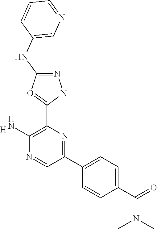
[H].C1(N)=C(C2=OC(NC3=CN=CC=C3)=NN2)N=C(C2=CC=C(C(=O)N(C)C)C=C2)C=N1
